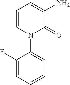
C1=CN(C2=CC=CC=C2F)C(=O)C(N)=C1
